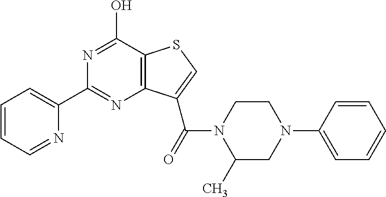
C1(C2=CC=CC=N2)=NC2=C(C(O)=N1)SC=C2C(=O)N1C(C)CN(C2=CC=CC=C2)CC1
